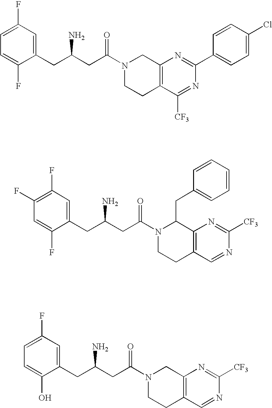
C1(CC(CC(N2CCC3=C(C2)N=C(C2=CC=C(Cl)C=C2)N=C3[CF3])=O)N)=CC(F)=CC=C1F.C1(CC(CC(N2CCC3=C(C2CC2=CC=CC=C2)N=C([CF3])N=C3)=O)N)=CC(F)=C(F)C=C1F.C1(CC(CC(N2CCC3=C(C2)N=C([CF3])N=C3)=O)N)=CC(F)=CC=C1O
